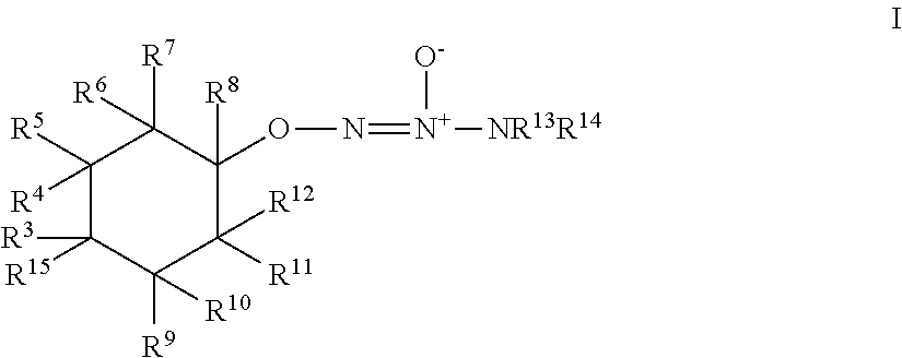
C1([R5])([R4])C([R3])([R15])C([R9])([R10])C([R12])([R11])C([R8])(ON=[N+]([NR13R14])[O-])C1([R7])[R6]
